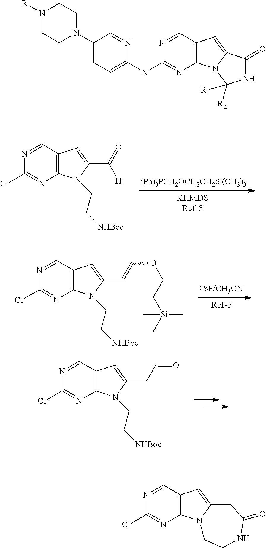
C12=C(C=NC(NC3=CC=C(N4CCN([R])CC4)C=N3)=N1)C=C1N2C([R1])([R2])NC1=O.C12=C(C=NC(Cl)=N1)C=C(C(=O)[H])N2CC[NHBoc].C12=C(C=NC(Cl)=N1)C=C(C=COCC[Si](C)(C)C)N2CC[NHBoc].C12=C(C=NC(Cl)=N1)C=C(CC=O)N2CC[NHBoc].C12=C(C=NC(Cl)=N1)C=C1N2CCNC(=O)C1
